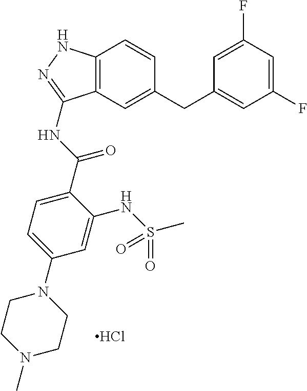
CN1CCN(C2=CC=C(C(NC3=NNC4=C3C=C(CC3=CC(F)=CC(F)=C3)C=C4)=O)C(NS(C)(=O)=O)=C2)CC1.Cl
